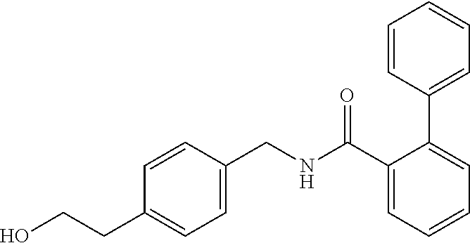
C1=CC(CNC(C2=CC=CC=C2C2=CC=CC=C2)=O)=CC=C1CCO
